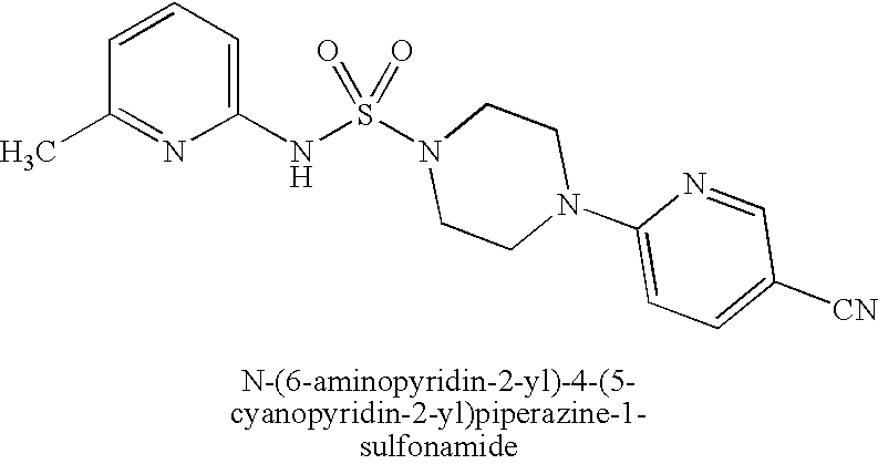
C1=CC=C(NS(N2CCN(C3=CC=C([CN])C=N3)CC2)(=O)=O)N=C1C
